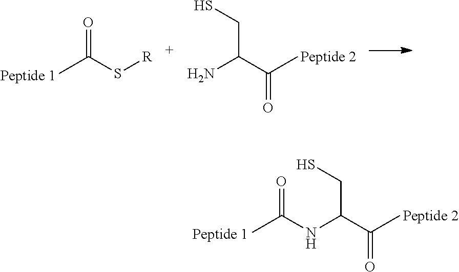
CC(S[R])=O.NC(C(C)=O)CS.[Peptide 2].CC(=O)NC(C(C)=O)CS.[Peptide 2]
